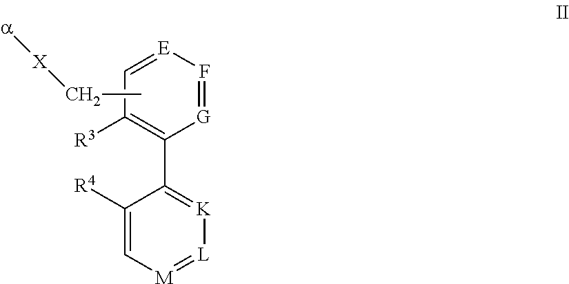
C1([R4])=C[M]=[L][K]=C1C1=C([R3])C=[E]F=[G]1.CC[X][a]
